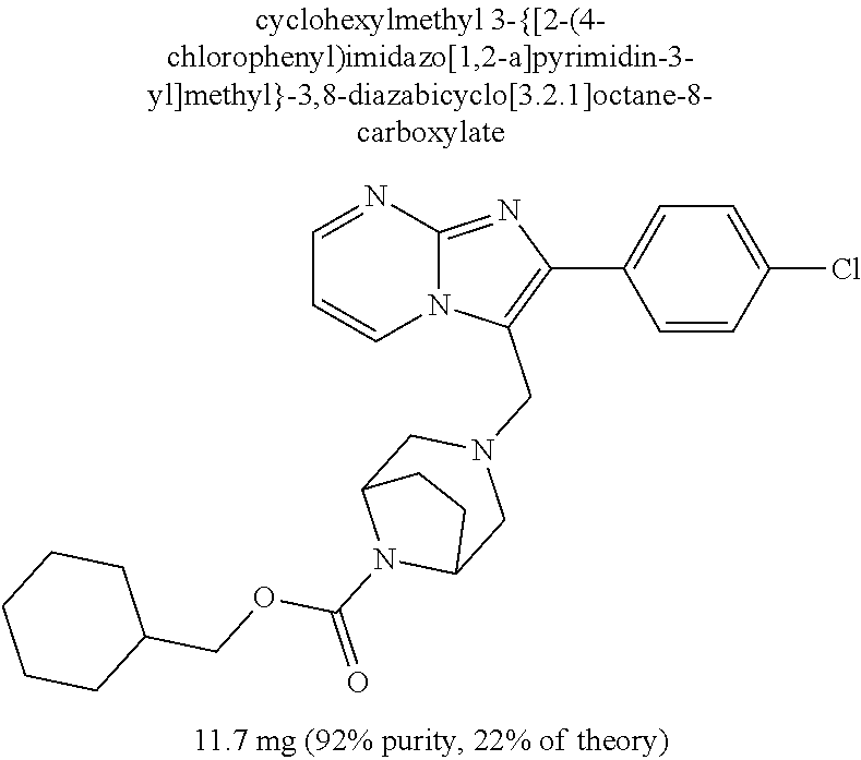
C1=CC(Cl)=CC=C1C1=C(CN2CC3N(C(=O)OCC4CCCCC4)C(C2)CC3)N2C(=N1)N=CC=C2
